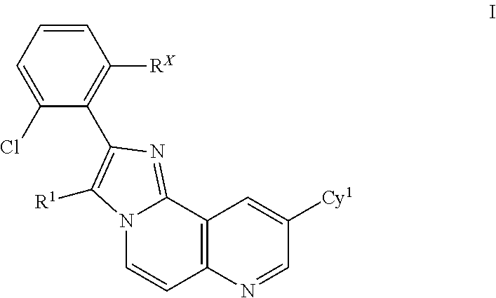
C1=CC=C(Cl)C(C2=C([R1])N3C=CC4=C(C3=N2)C=C([Cy1])C=N4)=C1[RX]
